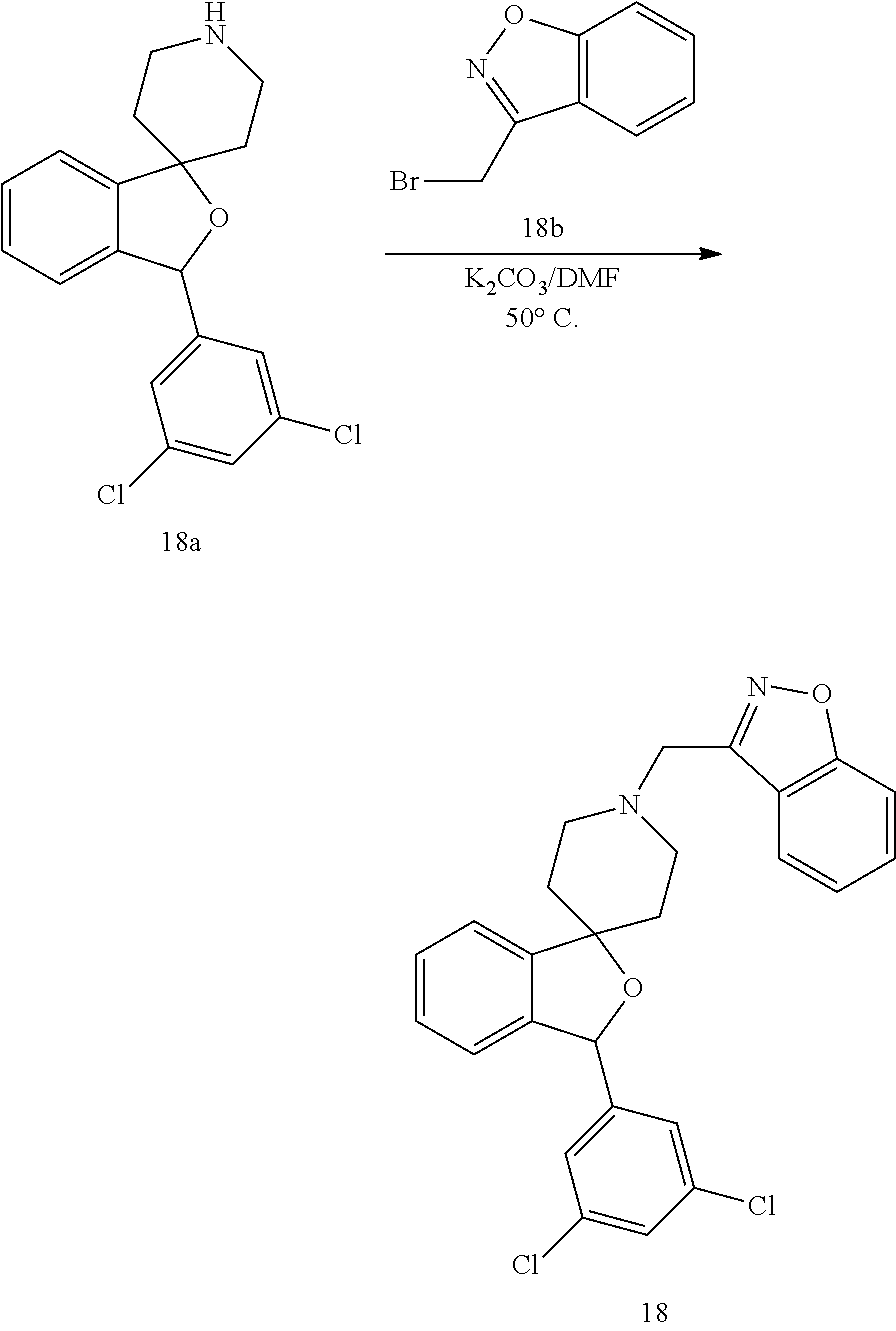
C1=CC=C2C(=C1)C1(OC2C2=CC(Cl)=CC(Cl)=C2)CCN(CC2=NOC3=C2C=CC=C3)CC1.C1=CC=C2C(=C1)C1(OC2C2=CC(Cl)=CC(Cl)=C2)CCNCC1.C12=C(C=CC=C1)C(CBr)=NO2
